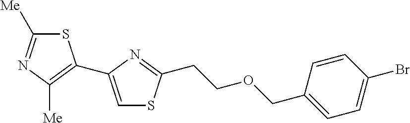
S1C([Me])=NC([Me])=C1C1=CSC(CCOCC2=CC=C(Br)C=C2)=N1
